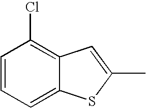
C1(C)=CC2=C(Cl)C=CC=C2S1
